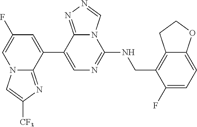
C1(C2=CC(F)=CN3C2=NC([CF3])=C3)=CN=C(NCC2=C3C(=CC=C2F)OCC3)N2C1=NN=C2
